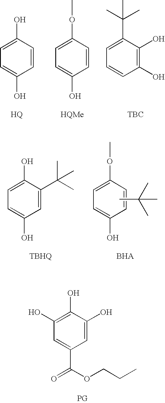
C1=CC(O)=CC=C1O.C1=CC(OC)=CC=C1O.C1(O)=C(O)C(C(C)(C)C)=CC=C1.[TBC].C1(OC)=CC=C(O)C=C1.CC(C)(C)C.C1=C(C(C)(C)C)C(O)=CC=C1O.C1=C(O)C(O)=C(O)C=C1C(OCCC)=O
